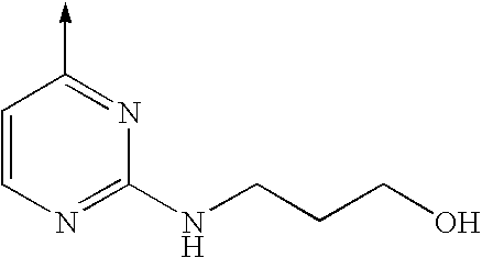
C1=CN=C(NCCCO)N=C1->C
